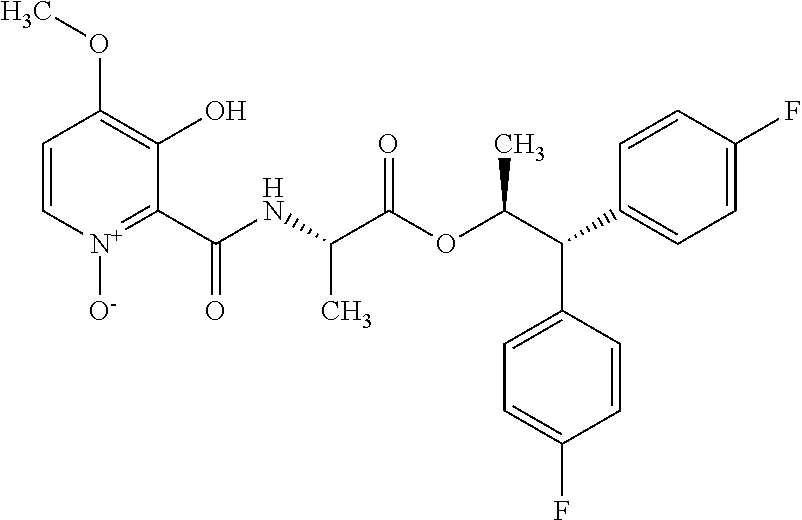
C1=C[N+]([O-])=C(C(NC(C(OC(C(C2=CC=C(F)C=C2)C2=CC=C(F)C=C2)C)=O)C)=O)C(O)=C1OC
